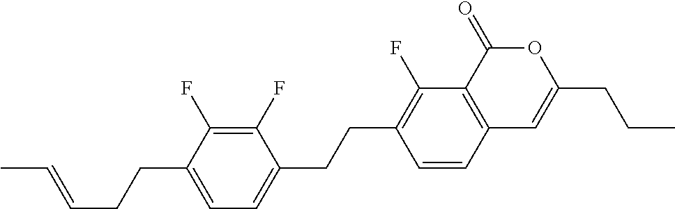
C12=C(C(=O)OC(CCC)=C1)C(F)=C(CCC1=CC=C(CCC=CC)C(F)=C1F)C=C2
